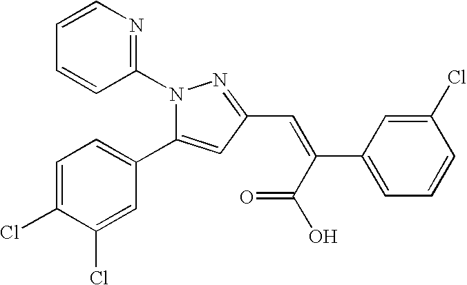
C1=CN=C(N2C(C3=CC=C(Cl)C(Cl)=C3)=CC(C=C(C(O)=O)C3=CC=CC(Cl)=C3)=N2)C=C1
